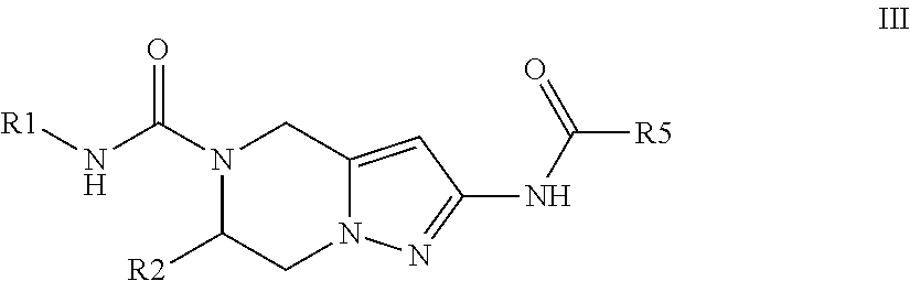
N1(C(N[R1])=O)C([R2])CN2C(=CC(NC(=O)[R5])=N2)C1
